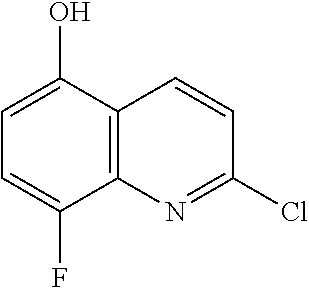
C1=C(F)C2=C(C(O)=C1)C=CC(Cl)=N2
